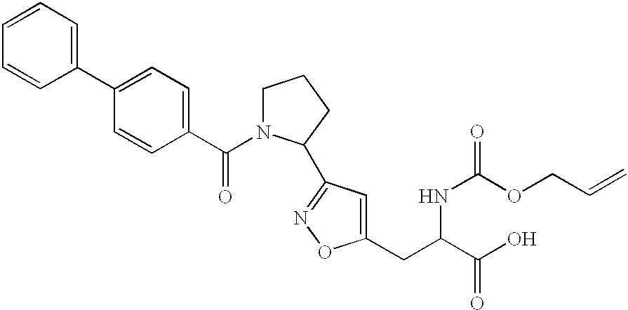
C1(C2=CC=C(C(N3CCCC3C3=NOC(CC(NC(OCC=C)=O)C(O)=O)=C3)=O)C=C2)=CC=CC=C1
